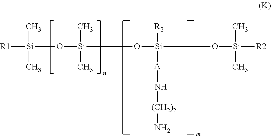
O([Si](C)(C)O[Si]([R2])([A]N[(CH2)2]N)O[Si](C)([R2])C)[Si]([R1])(C)C
